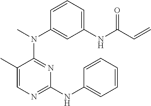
N(C1=NC(NC2=CC=CC=C2)=NC=C1C)(C1=CC(NC(C=C)=O)=CC=C1)C
